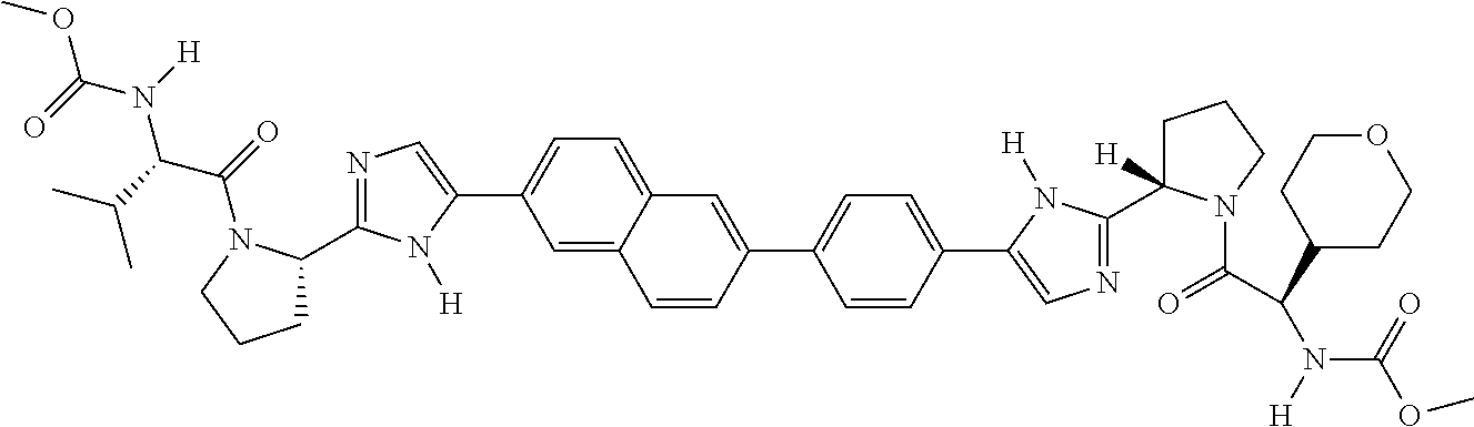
C1=CC(C2=CC=C(C3=CN=C(C4([H])CCCN4C(C(C4CCOCC4)N([H])C(=O)OC)=O)N3[H])C=C2)=CC2=CC=C(C3=CN=C(C4CCCN4C(=O)C(N(C(=O)OC)[H])C(C)C)N3[H])C=C12
